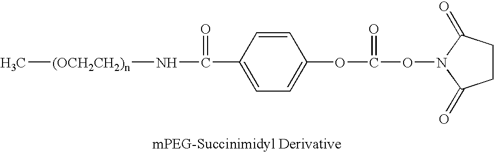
O(C(ON1C(=O)CCC1=O)=O)C1=CC=C(C(N[(OCH2CH2)n]C)=O)C=C1
